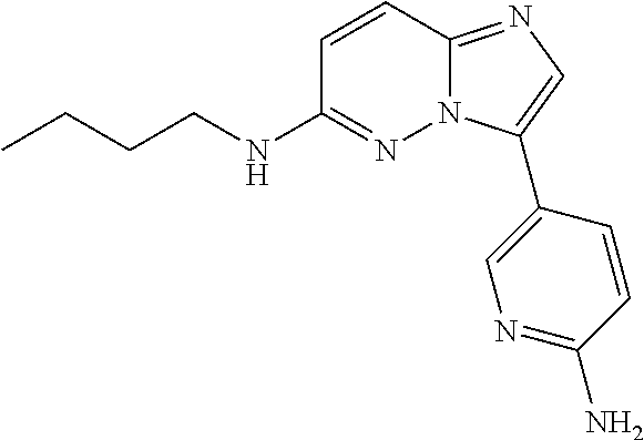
C1(NCCCC)=NN2C(=NC=C2C2=CN=C(N)C=C2)C=C1
